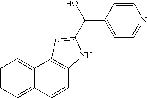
C1=CC2=CC=CC=C2C2=C1NC(C(O)C1=CC=NC=C1)=C2
